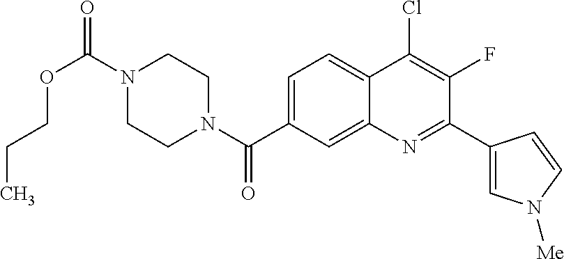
N1(C(OCCC)=O)CCN(C(=O)C2=CC=C3C(=C2)N=C(C2=CN([Me])C=C2)C(F)=C3Cl)CC1
